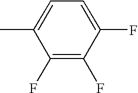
C1(F)=C(F)C(F)=CC=C1C
